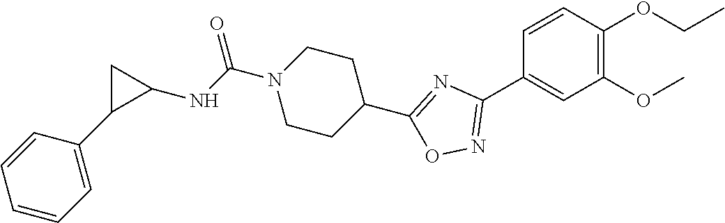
C1=CC(OCC)=C(OC)C=C1C1=NOC(C2CCN(C(NC3C(C4=CC=CC=C4)C3)=O)CC2)=N1
